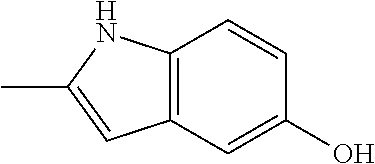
C12=C(C=C(O)C=C1)C=C(C)N2
